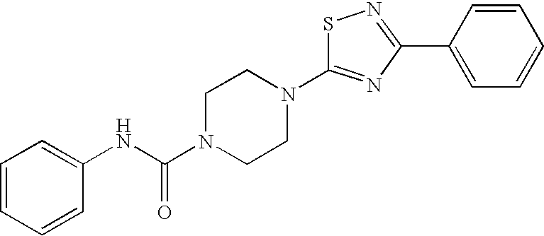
S1C(N2CCN(C(NC3=CC=CC=C3)=O)CC2)=NC(C2=CC=CC=C2)=N1
